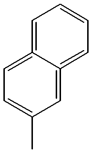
C1=C2=CC=C(C)C=C2=CC=C1
